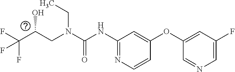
C(N(CC)C(=O)NC1=NC=CC(OC2=CC(F)=CN=C2)=C1)C(C(F)(F)F)O
